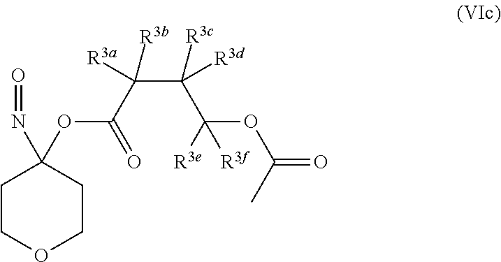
C1COCCC1(N=O)OC(C(C([R3d])([R3c])C([R3e])([R3f])OC(C)=O)([R3a])[R3b])=O
